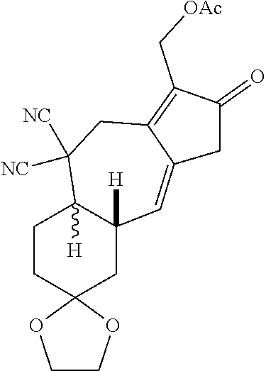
C1COC2(O1)CC1([H])C([H])(CC2)C([NC])([NC])CC2=C(C[OAc])C(=O)CC2=C1
